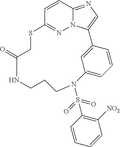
C1=CC2=NC=C3N2N=C1SCC(=O)NCCCN(S(C1=C([NO2])C=CC=C1)(=O)=O)C1=CC=CC3=C1
